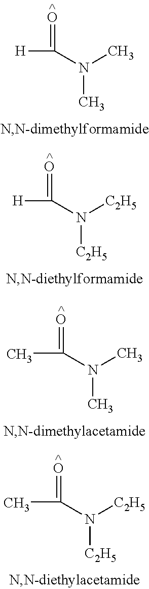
N(C)(C([H])=O)C.N([C2H5])(C([H])=O)[C2H5].N(C)(C(C)=O)C.N([C2H5])(C(C)=O)[C2H5]
